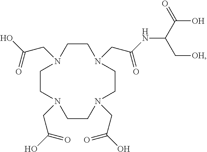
C1CN(CC(NC(C(O)=O)C[OH])=O)CCN(CC(=O)O)CCN(CC(=O)O)CCN1CC(=O)O
